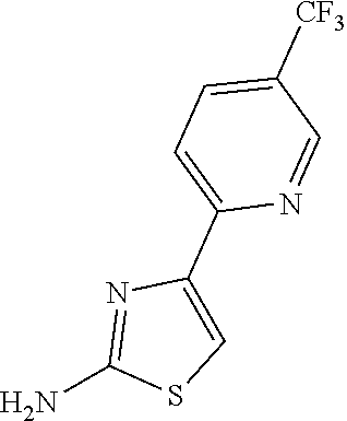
NC1=NC(C2=CC=C([CF3])C=N2)=CS1
